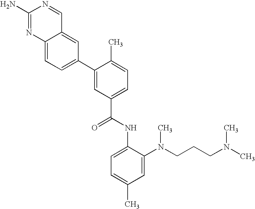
C12=CC(C3=CC(C(NC4=CC=C(C)C=C4N(CCCN(C)C)C)=O)=CC=C3C)=CC=C1N=C(N)N=C2
